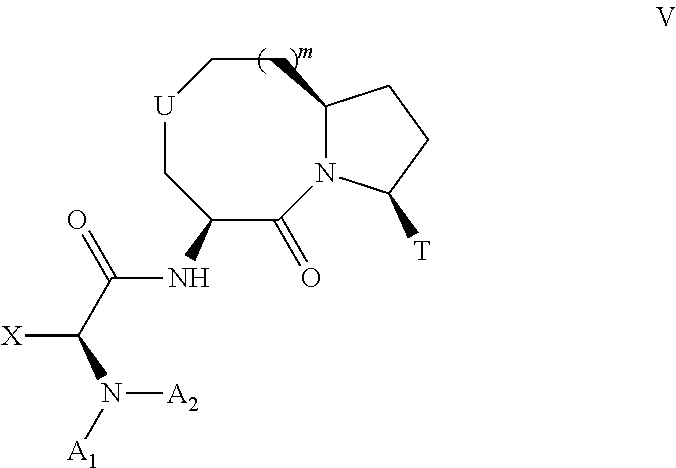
[U]1CC(NC(C([X])N([A1])[A2])=O)C(=O)N2C(CC1)CCC2[T]
